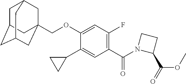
C1C2CC3CC(COC4=CC(F)=C(C(N5C(C(=O)OC)CC5)=O)C=C4C4CC4)(CC1C3)C2
